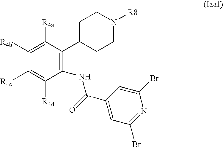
C1([R4b])=C([R4a])C(C2CCN([R8])CC2)=C(NC(C2=CC(Br)=NC(Br)=C2)=O)C([R4d])=C1[R4c]
